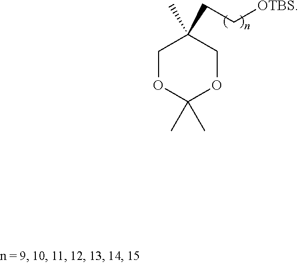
C1(C)(C)OCC(C)(CC[OTBS])CO1
